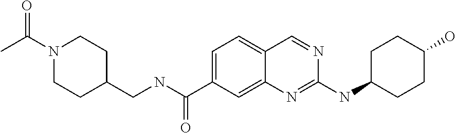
C1=C(C(NCC2CCN(C(C)=O)CC2)=O)C=C2C(=C1)C=NC(NC1CCC(O)CC1)=N2
